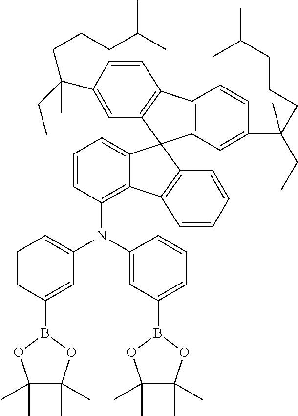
C1(N(C2=CC(B3OC(C)(C)C(C)(C)O3)=CC=C2)C2=C3C(=CC=C2)C2(C4=C(C=CC(C(CCCC(C)C)(CC)C)=C4)C4=C2C=C(C(CC)(CCCC(C)C)C)C=C4)C2=C3C=CC=C2)=CC=CC(B2OC(C)(C)C(C)(C)O2)=C1
